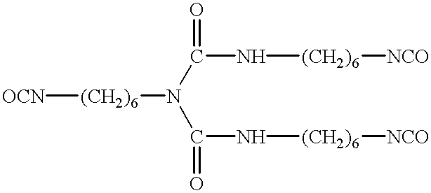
[OCN][(CH2)6]N(C(N[(CH2)6][NCO])=O)C(N[(CH2)6][NCO])=O
